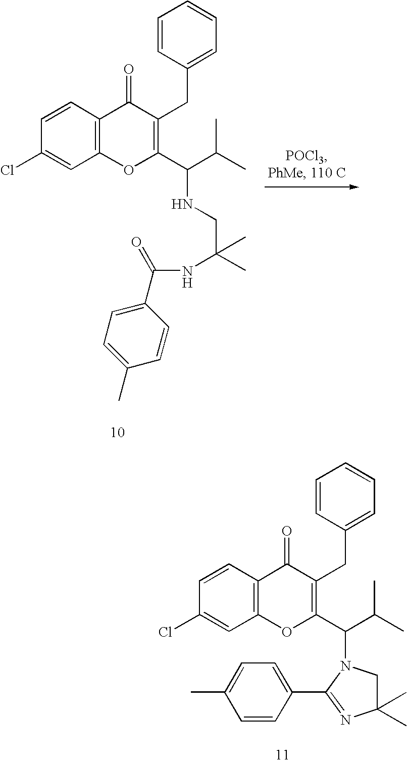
C12=C(C=CC(Cl)=C1)C(=O)C(CC1=CC=CC=C1)=C(C(C(C)C)NCC(C)(C)NC(C1=CC=C(C)C=C1)=O)O2.C12=C(C=CC(Cl)=C1)C(=O)C(CC1=CC=CC=C1)=C(C(C(C)C)N1CC(C)(C)N=C1C1=CC=C(C)C=C1)O2
